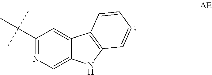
C1(C(C)(C)C)=NC=C2C(=C1)C1=C(N2)C=CC=C1
